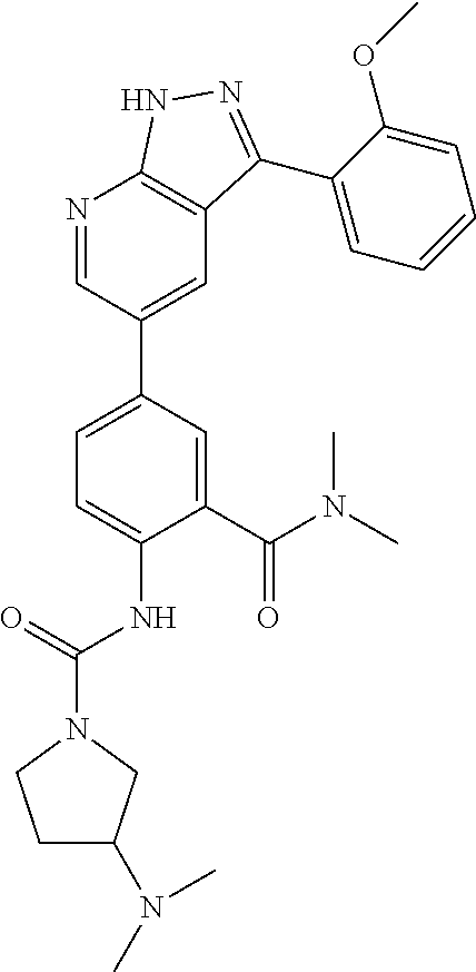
C1(C(N(C)C)=O)=CC(C2=CC3=C(N=C2)NN=C3C2=CC=CC=C2OC)=CC=C1NC(=O)N1CCC(N(C)C)C1
